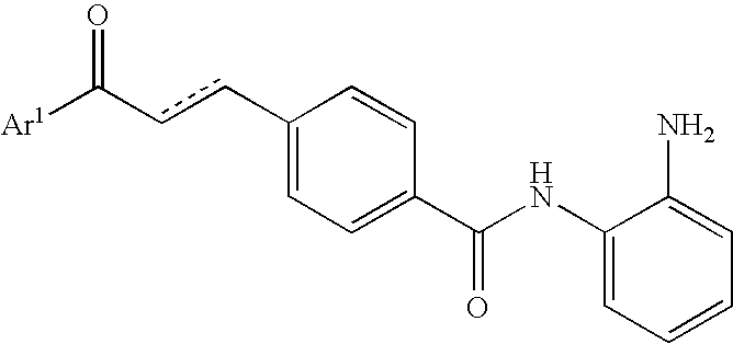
C1(ccC(=O)[Ar1])=CC=C(C(NC2=CC=CC=C2N)=O)C=C1
